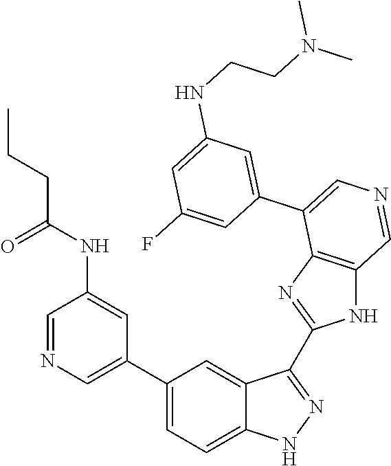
C1(C2=CN=CC(NC(CCC)=O)=C2)=CC=C2C(=C1)C(C1=NC3=C(N1)C=NC=C3C1=CC(NCCN(C)C)=CC(F)=C1)=NN2
